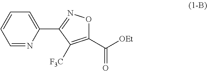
C1(C([OEt])=O)=C([F3C])C(C2=CC=CC=N2)=NO1
